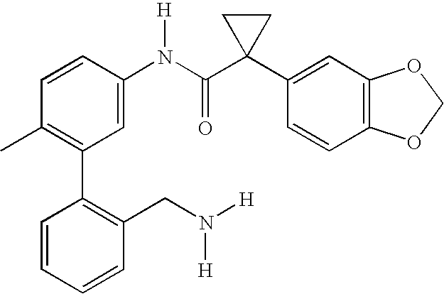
C1(C2=C(C)C=CC(N(C(C3(C4=CC5=C(C=C4)OCO5)CC3)=O)[H])=C2)=C(CN([H])[H])C=CC=C1
